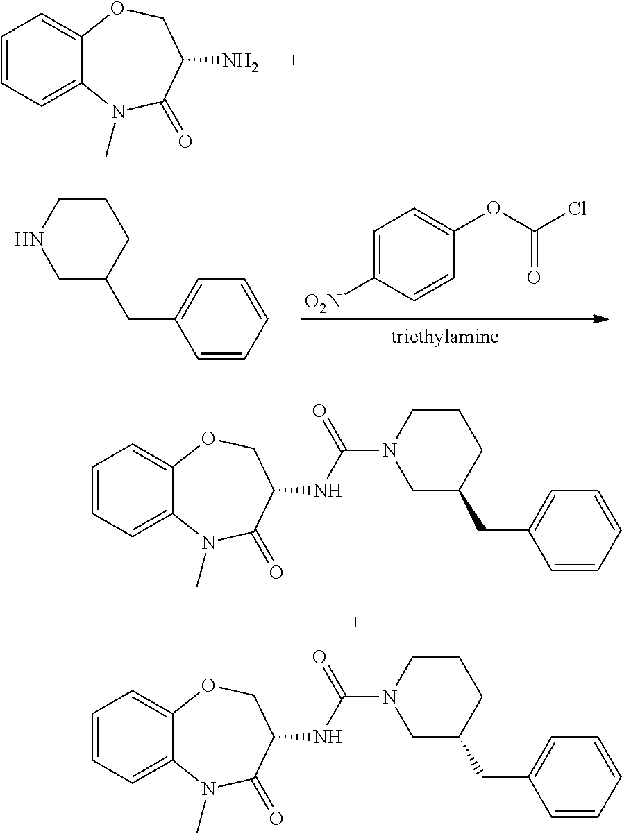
C1=CC=C2C(=C1)OCC(N)C(=O)N2C.C1=C([O2N])C=CC(OC(Cl)=O)=C1.C1=CC=CC=C1CC1CCCNC1.C1=CC=C2C(=C1)OCC(NC(N1CC(CC3=CC=CC=C3)CCC1)=O)C(=O)N2C.C1=CC=C2C(=C1)OCC(NC(N1CC(CC3=CC=CC=C3)CCC1)=O)C(=O)N2C
